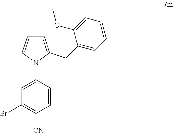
C1(Br)=C([CN])C=CC(N2C=CC=C2CC2=CC=CC=C2OC)=C1
